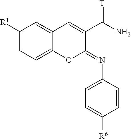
C1=C([R1])C=C2C(=C1)OC(=NC1=CC=C([R6])C=C1)C(C(N)=[T])=C2
